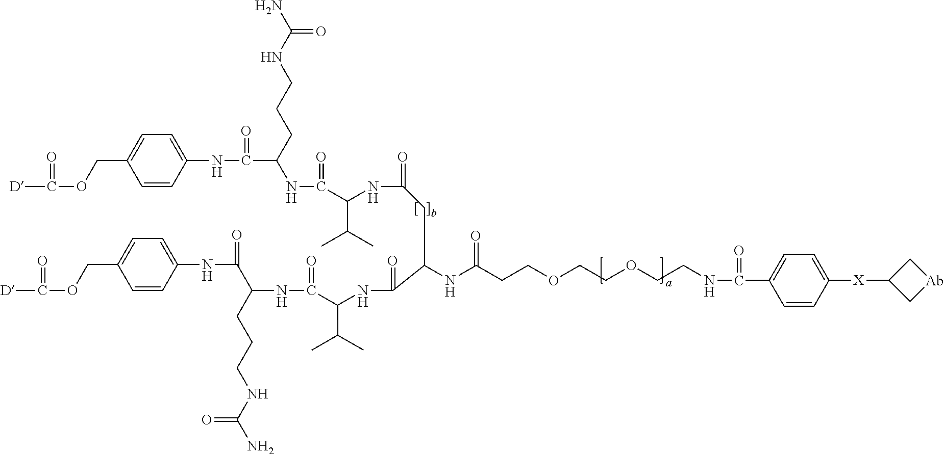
C1=CC(NC(=O)C(CCCNC(N)=O)NC(=O)C(NC(=O)CC(NC(CCOCCOCCNC(=O)C2=CC=C([X]C3C[Ab]C3)C=C2)=O)C(=O)NC(C(=O)NC(CCCNC(N)=O)C(NC2=CC=C(COC(=O)[D])C=C2)=O)C(C)C)C(C)C)=CC=C1COC(=O)[D]
